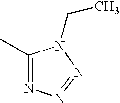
C1(C)=NN=NN1CC
